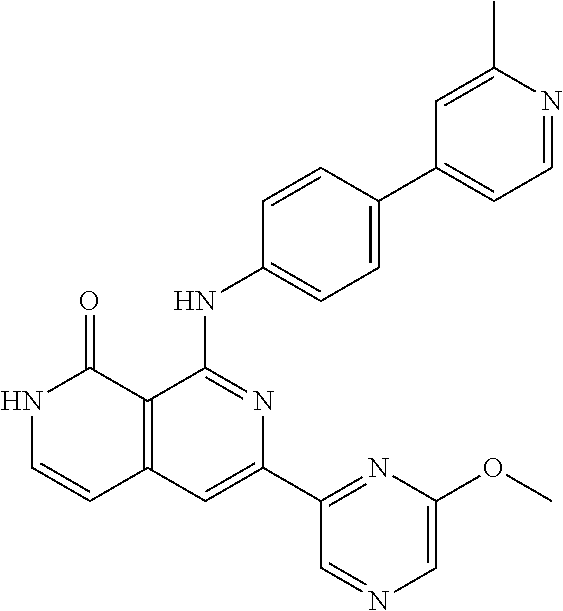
C1=CC(NC2=NC(C3=NC(OC)=CN=C3)=CC3=C2C(=O)NC=C3)=CC=C1C1=CC=NC(C)=C1
